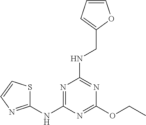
C1(OCC)=NC(NC2=NC=CS2)=NC(NCC2=CC=CO2)=N1
